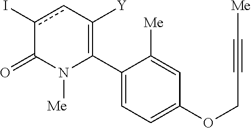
C1(C2=C([Y])cc(I)C(=O)N2[Me])=CC=C(OCC#C[Me])C=C1[Me]
